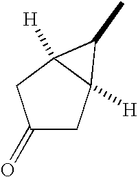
C1(=O)CC2([H])C([H])(C1)C2C
